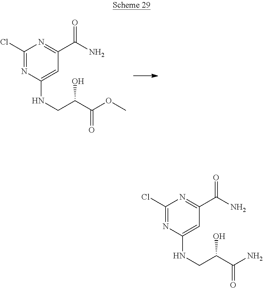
C1(Cl)=NC(NCC(C(OC)=O)O)=CC(C(N)=O)=N1.C1(Cl)=NC(NCC(C(N)=O)O)=CC(C(N)=O)=N1
